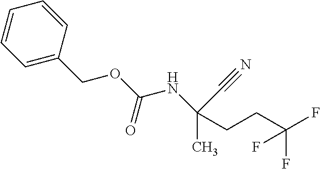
CC(CCC(F)(F)F)(NC(OCC1=CC=CC=C1)=O)C#N
